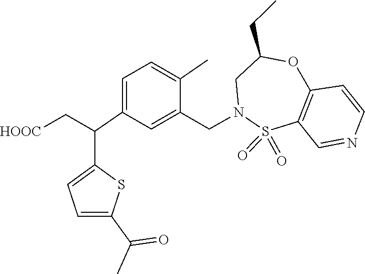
S1(=O)(=O)C2=C(C=CN=C2)OC(CC)CN1CC1=CC(C(C[HOOC])C2=CC=C(C(=O)C)S2)=CC=C1C
